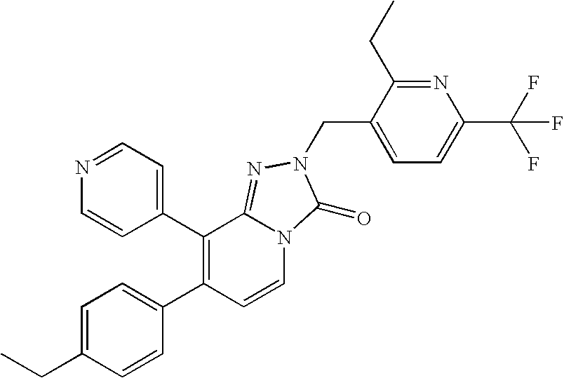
C1=C(CC)C=CC(C2=C(C3=CC=NC=C3)C3=NN(CC4=CC=C(C(F)(F)F)N=C4CC)C(=O)N3C=C2)=C1
